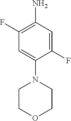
NC1=C(F)C=C(N2CCOCC2)C(F)=C1
